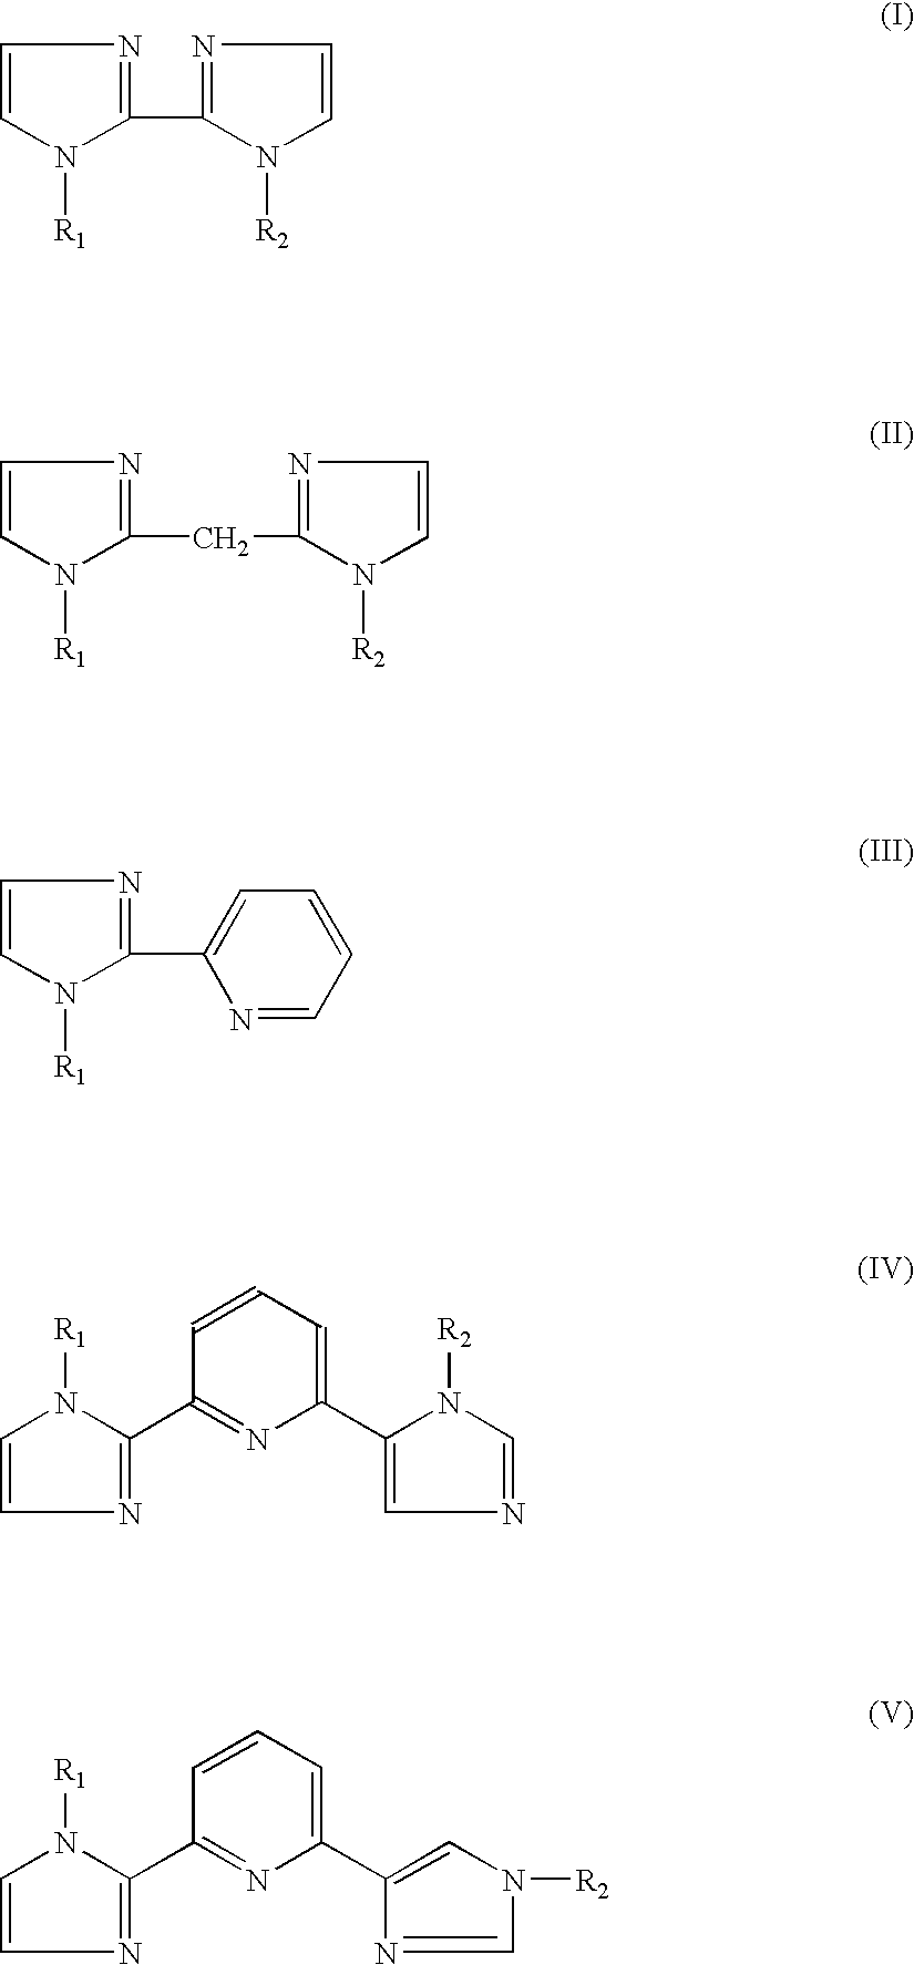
C1=CN([R1])C(C2=NC=CN2[R2])=N1.C1=CN([R1])C(CC2=NC=CN2[R2])=N1.C1=CN([R1])C(C2=CC=CC=N2)=N1.N1=C(C2=NC(C3=CN=CN3[R2])=CC=C2)N([R1])C=C1.N1=C(C2=NC(C3=CN([R2])C=N3)=CC=C2)N([R1])C=C1
